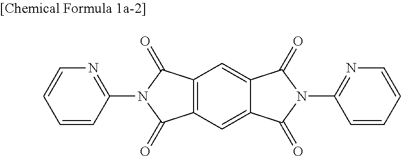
C12=C(C=C3C(=C1)C(=O)N(C1=NC=CC=C1)C3=O)C(=O)N(C1=NC=CC=C1)C2=O
